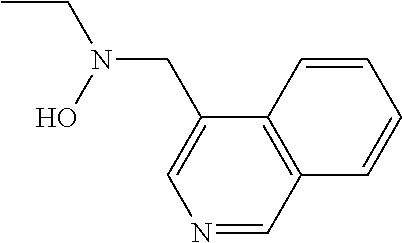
N1=CC2=C(C(CN(CC)O)=C1)C=CC=C2
